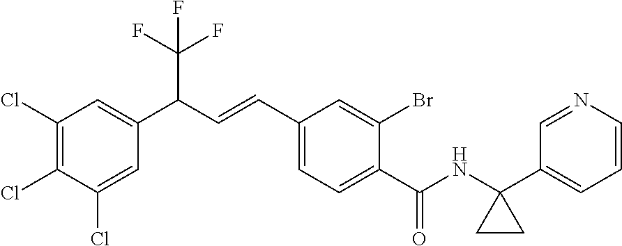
C1(Cl)=C(Cl)C(Cl)=CC(C(C=CC2=CC=C(C(=O)NC3(C4=CC=CN=C4)CC3)C(Br)=C2)C(F)(F)F)=C1
